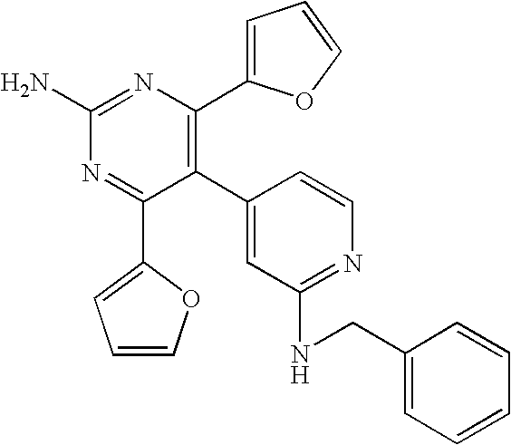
C1(C2=C(C3=CC=CO3)N=C(N)N=C2C2=CC=CO2)=CC(NCC2=CC=CC=C2)=NC=C1
